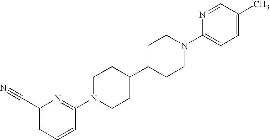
C1(C#N)=CC=CC(N2CCC(C3CCN(C4=CC=C(C)C=N4)CC3)CC2)=N1
